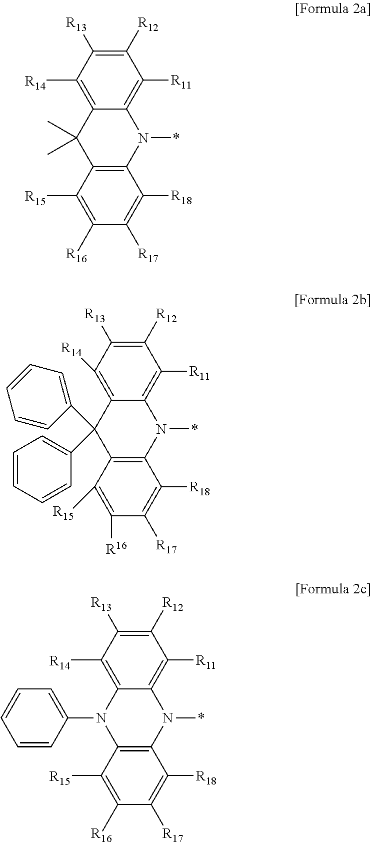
C1([R12])=C([R13])C([R14])=C2C(=C1[R11])N(*)C1=C(C2(C)C)C([R15])=C([R16])C([R17])=C1[R18].C1([R12])=C([R13])C([R14])=C2C(=C1[R11])N(*)C1=C(N2C2=CC=CC=C2)C([R15])=C([R16])C([R17])=C1[R18].C1([R12])=C([R13])C([R14])=C2C(=C1[R11])N(*)C1=C(C2(C2=CC=CC=C2)C2=CC=CC=C2)C([R15])=C([R16])C([R17])=C1[R18]
